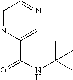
C1=NC(C(NC(C)(C)C)=O)=CN=C1
